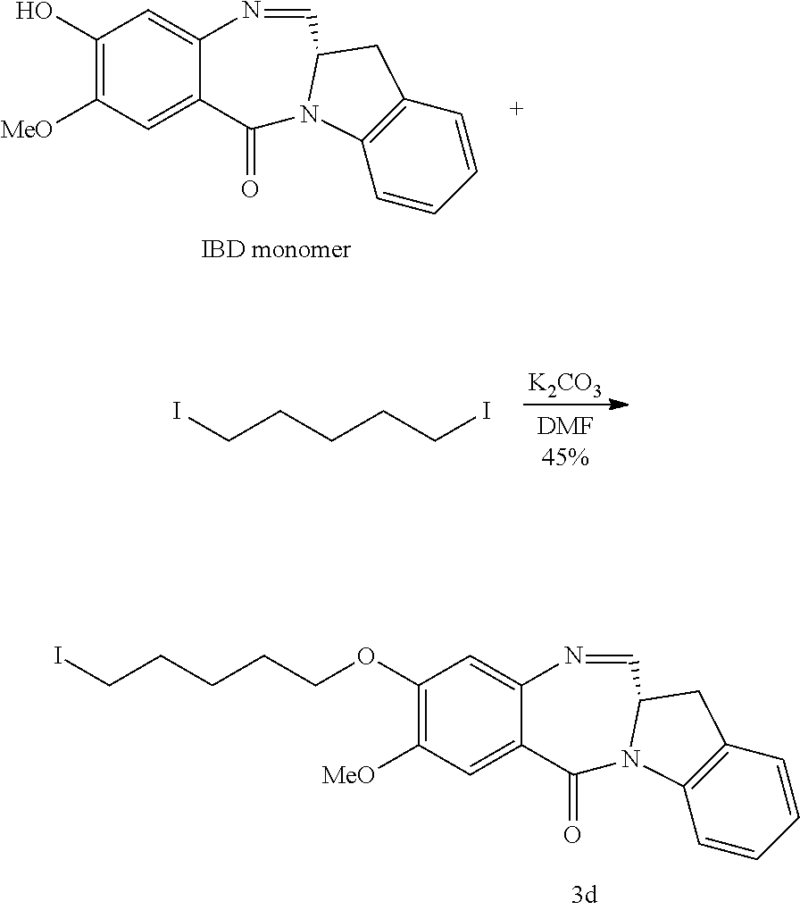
C1(OCCCCCI)=C([MeO])C=C2C(=C1)N=CC1CC3=C(C=CC=C3)N1C2=O.C1(O)=C([MeO])C=C2C(=C1)N=CC1CC3=C(C=CC=C3)N1C2=O.[K2CO3].ICCCCCI
